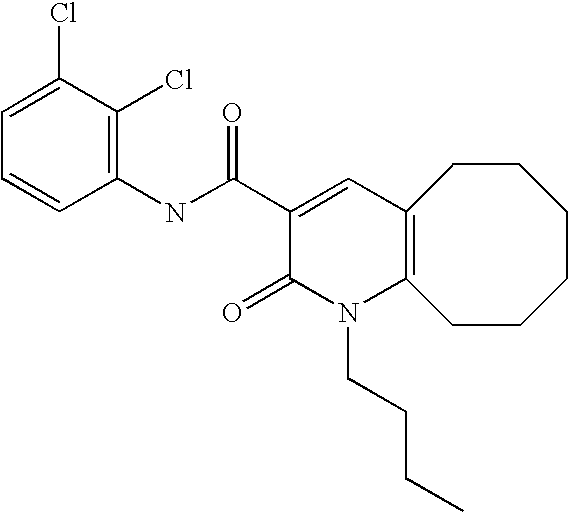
C1(NC(C2=CC3=C(N(CCCC)C2=O)CCCCCC3)=O)=C(Cl)C(Cl)=CC=C1
